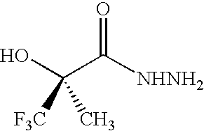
OC(C([NHNH2])=O)([F3C])C
